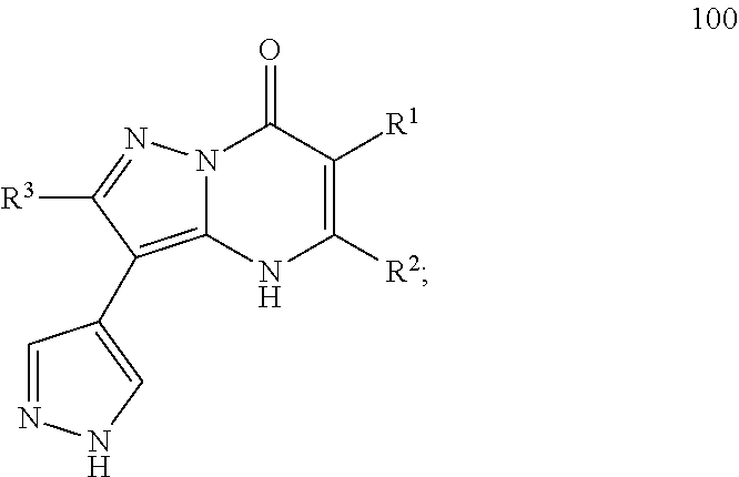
N12C(=C(C3=CNN=C3)C([R3])=N1)NC([R2])=C([R1])C2=O
